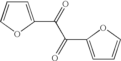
C(=O)(C(=O)C1=CC=CO1)C1=CC=CO1
